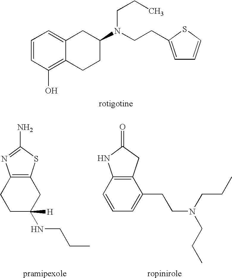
C1=CC(O)=C2C(=C1)CC(N(CCC1=CC=CS1)CCC)CC2.C12=C(CC(=O)N1)C(CCN(CCC)CCC)=CC=C2.C12=C(SC(N)=N1)CC([H])(NCCC)CC2
